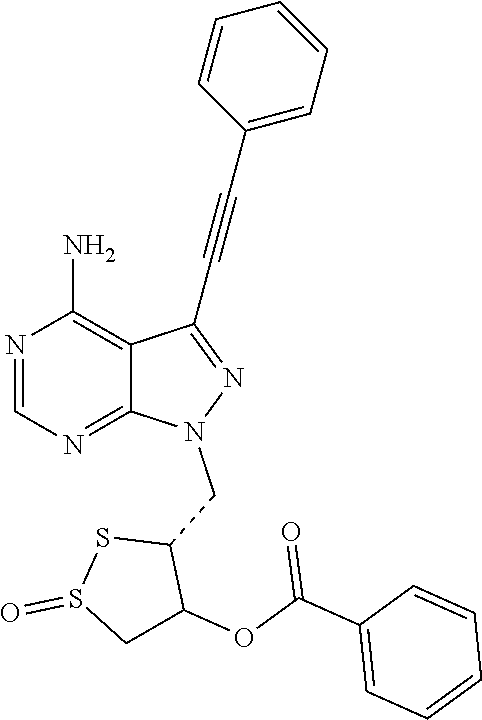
N1=CN=C2C(=C1N)C(C#CC1=CC=CC=C1)=NN2CC1SS(=O)CC1OC(C1=CC=CC=C1)=O
